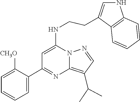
C1(C(C)C)=C2N(N=C1)C(NCCC1=CNC3=C1C=CC=C3)=CC(C1=CC=CC=C1[CH3O])=N2
